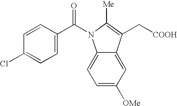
C1=C(C(=O)N2C3=CC=C([OMe])C=C3C(C[COOH])=C2[Me])C=CC(Cl)=C1
